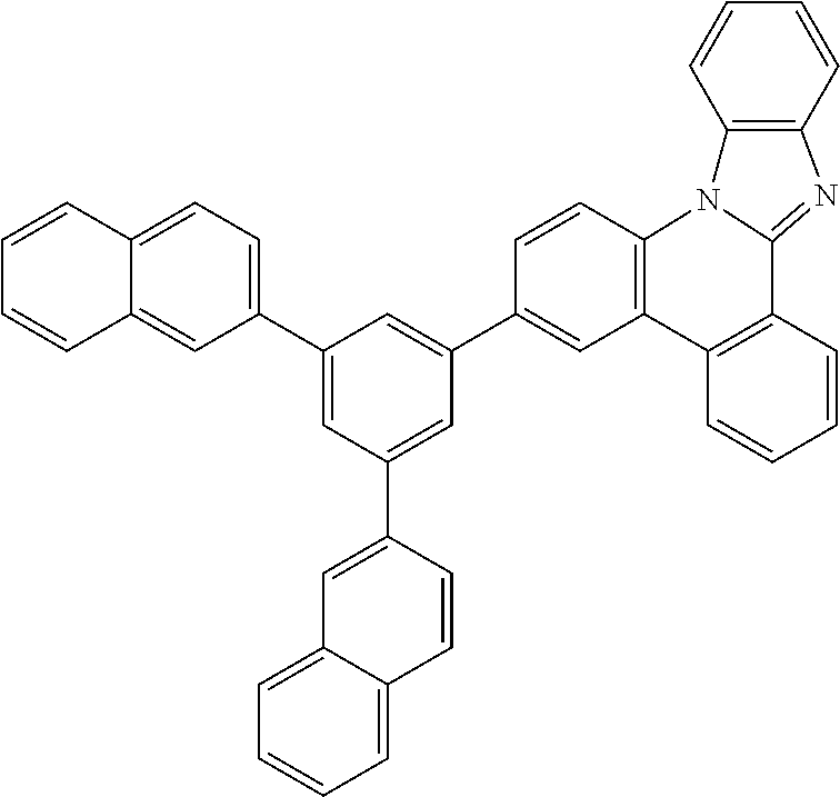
C1(C2=CC=C3C(=C2)C=CC=C3)=CC(C2=CC3=CC=CC=C3C=C2)=CC(C2=CC3=C(C=C2)N2C(=NC4=C2C=CC=C4)C2=C3C=CC=C2)=C1
